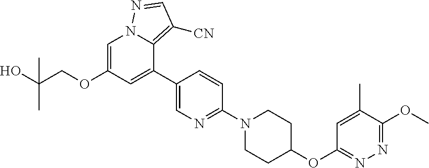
C1(OC2CCN(C3=NC=C(C4=CC(OCC(O)(C)C)=CN5C4=C([CN])C=N5)C=C3)CC2)=NN=C(OC)C(C)=C1
